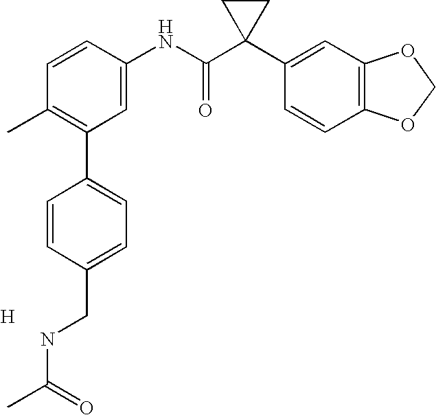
C1=CC(NC(C2(C3=CC4=C(C=C3)OCO4)CC2)=O)=CC(C2=CC=C(CNC(=O)C)C=C2)=C1C.[H]
